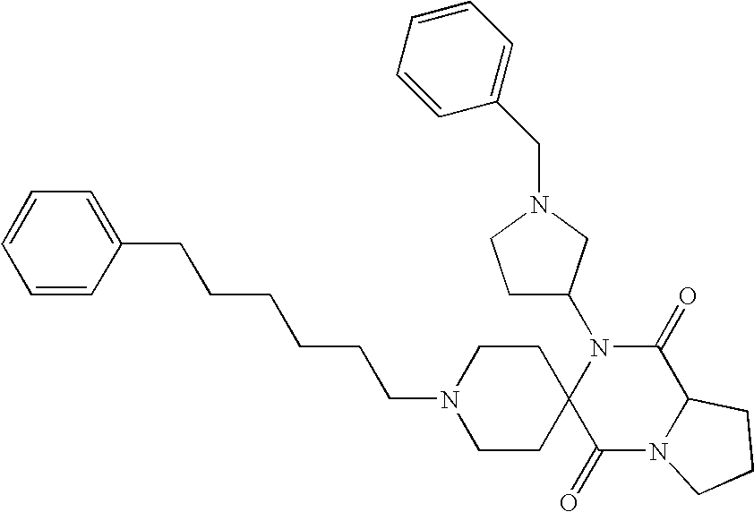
N1(C2CCN(CC3=CC=CC=C3)C2)C2(C(=O)N3C(C1=O)CCC3)CCN(CCCCCCC1=CC=CC=C1)CC2
